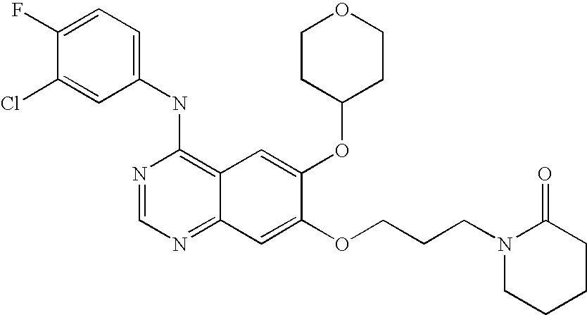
C1=C(Cl)C(F)=CC=C1NC1=C2C(=NC=N1)C=C(OCCCN1CCCCC1=O)C(OC1CCOCC1)=C2
